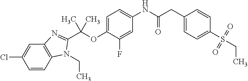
C1=C(F)C(OC(C)(C)C2=NC3=C(C=CC(Cl)=C3)N2CC)=CC=C1NC(CC1=CC=C(S(CC)(=O)=O)C=C1)=O
